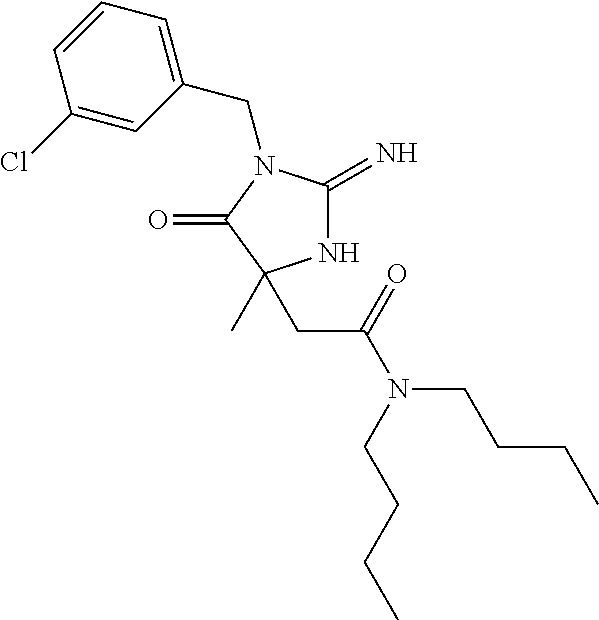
N1C(=N)N(CC2=CC=CC(Cl)=C2)C(=O)C1(C)CC(N(CCCC)CCCC)=O
